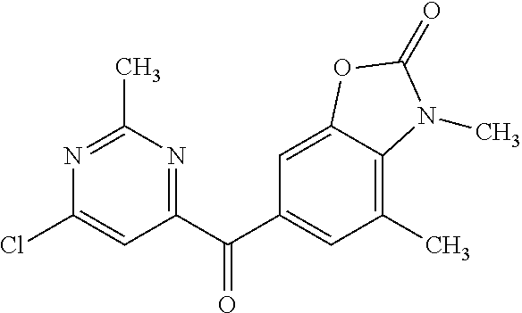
N1=C(C)N=C(C(C2=CC(C)=C3C(=C2)OC(=O)N3C)=O)C=C1Cl
